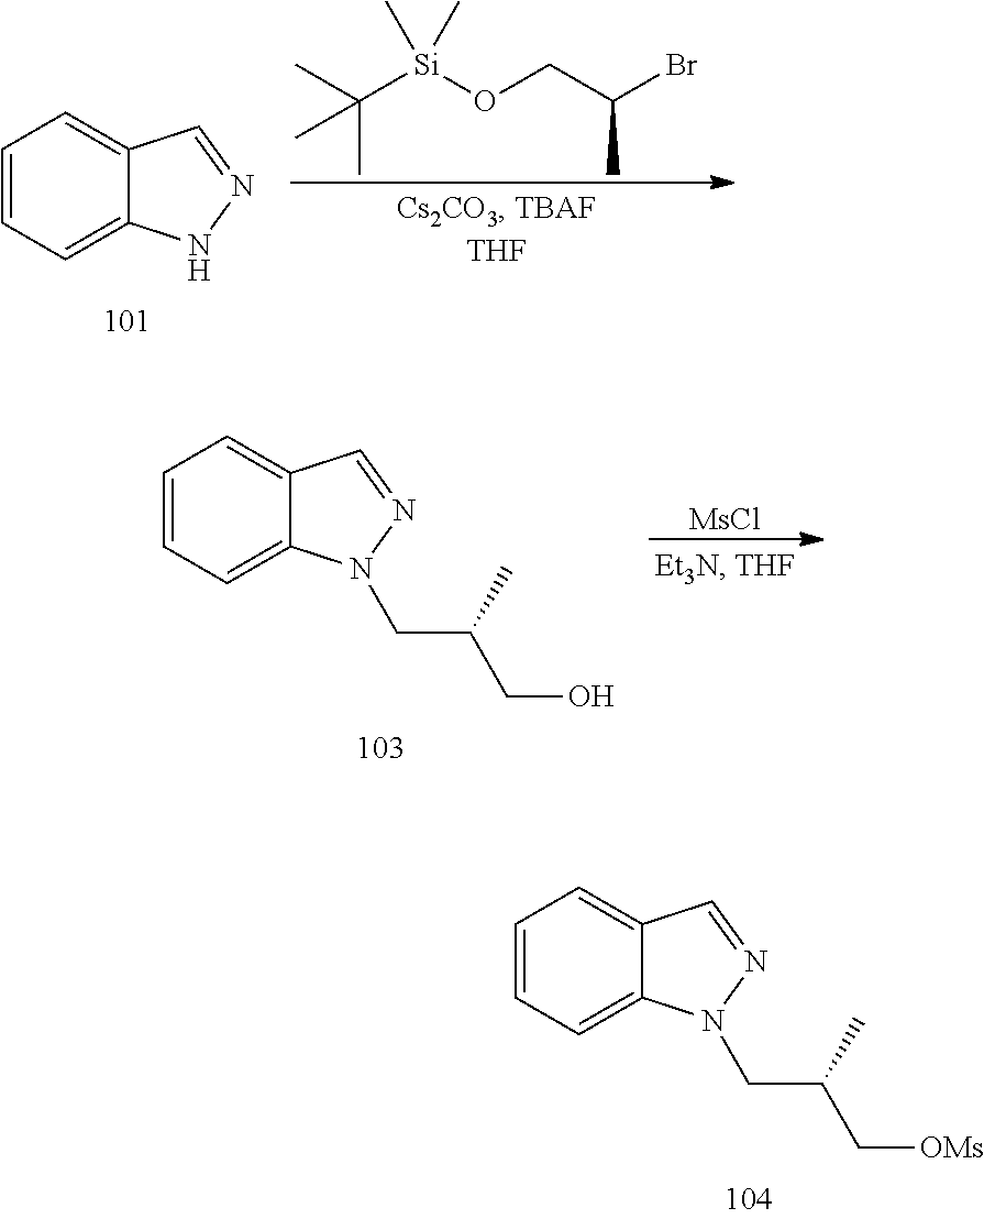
C1=CC=C2C(=C1)C=NN2CC(C[OMs])C.C1=CC=C2C(=C1)C=NN2.C([Si](OCC(Br)C)(C)C)(C)(C)C.C1=CC=C2C(=C1)C=NN2CC(CO)C.[MsCl]
